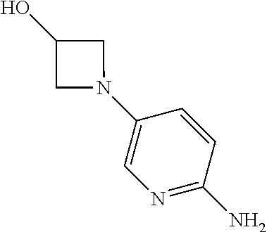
N1(C2=CN=C(N)C=C2)CC(O)C1
